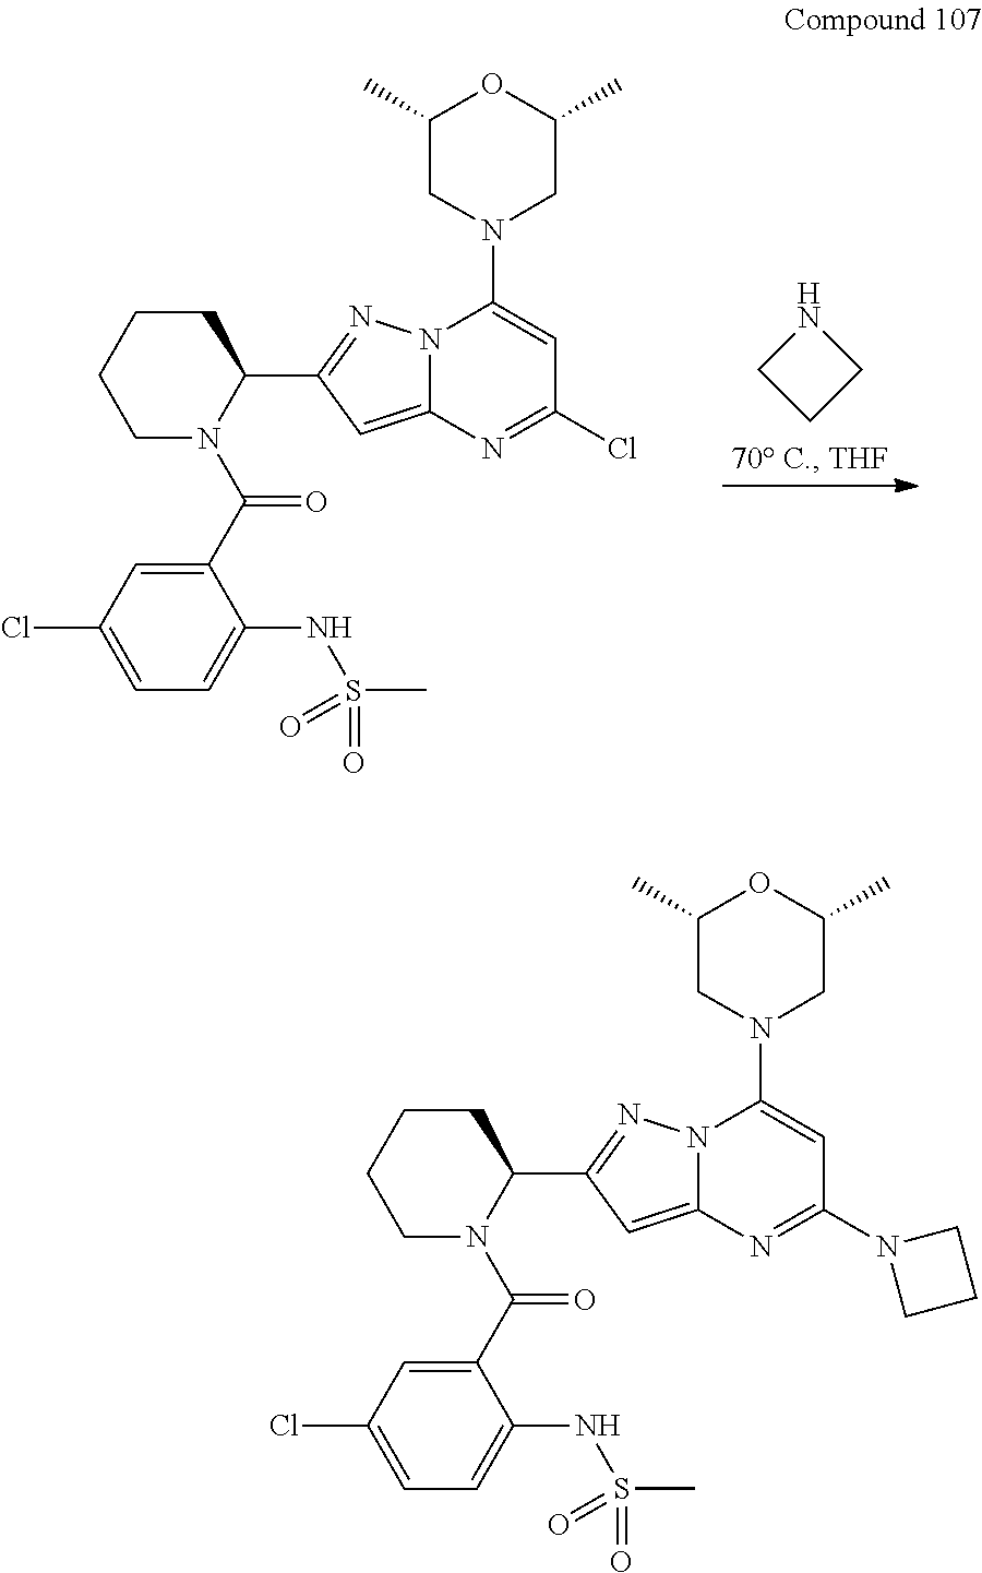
N1CCC1.C1CCCN(C(C2=CC(Cl)=CC=C2NS(C)(=O)=O)=O)C1C1=NN2C(=C1)N=C(Cl)C=C2N1CC(C)OC(C)C1.C1CCCN(C(C2=CC(Cl)=CC=C2NS(C)(=O)=O)=O)C1C1=NN2C(=C1)N=C(N1CCC1)C=C2N1CC(C)OC(C)C1
